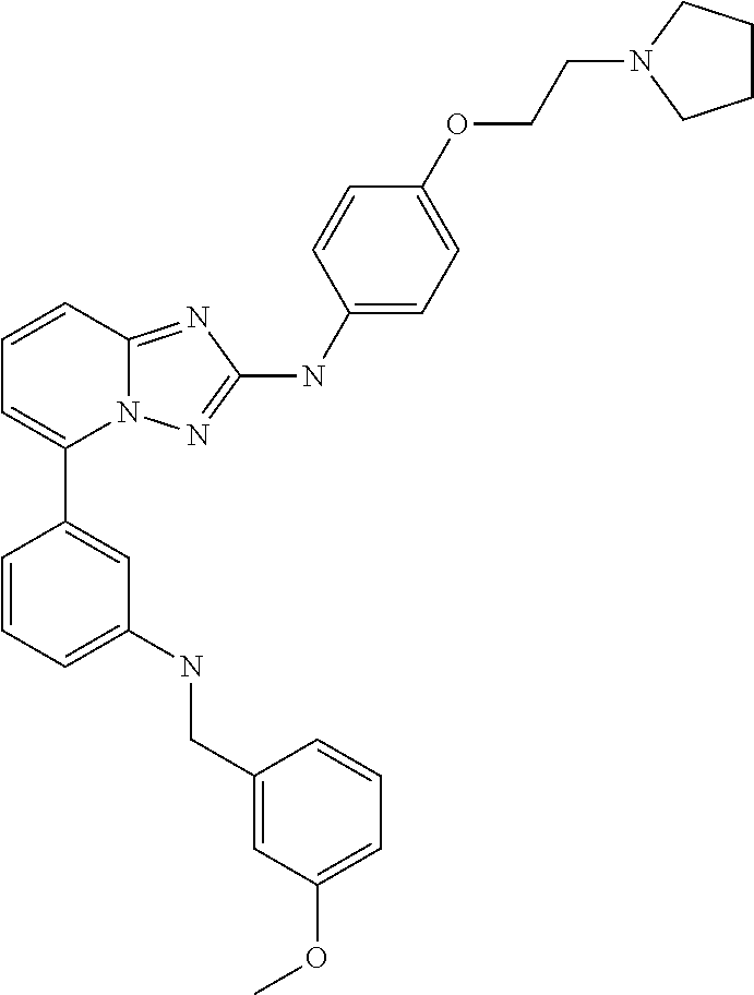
C1=CC2=NC(NC3=CC=C(OCCN4CCCC4)C=C3)=NN2C(C2=CC(NCC3=CC(OC)=CC=C3)=CC=C2)=C1
